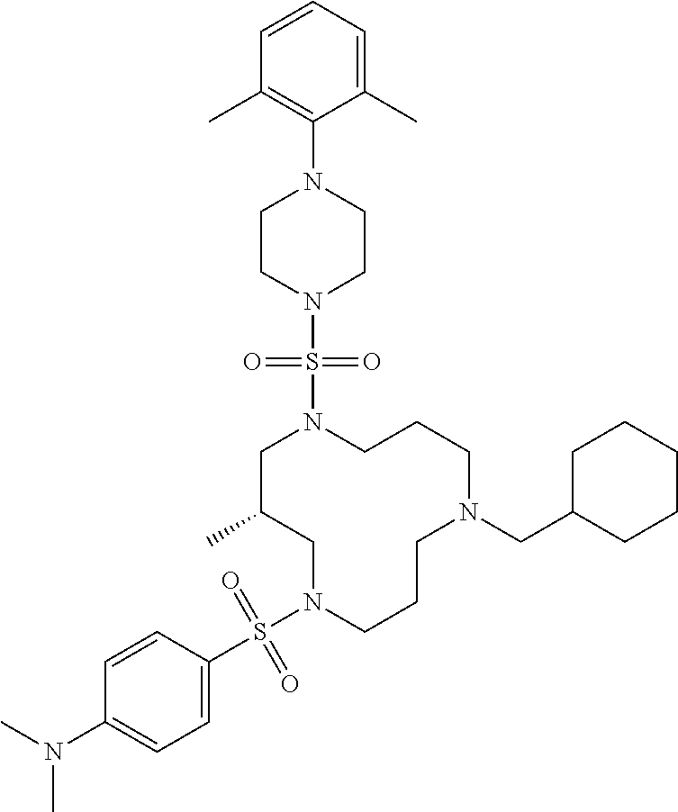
C1C(C)CN(S(C2=CC=C(N(C)C)C=C2)(=O)=O)CCCN(CC2CCCCC2)CCCN1S(N1CCN(C2=C(C)C=CC=C2C)CC1)(=O)=O
